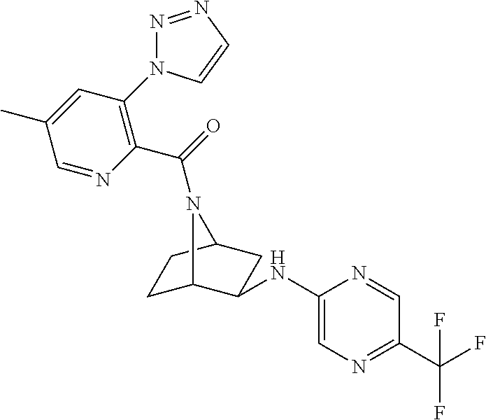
C1C2C(NC3=CN=C(C(F)(F)F)C=N3)CC(C1)N2C(=O)C1=C(N2N=NC=C2)C=C(C)C=N1
